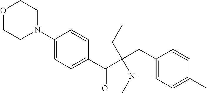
O1CCN(C2=CC=C(C(C(CC)(N(C)C)CC3=CC=C(C)C=C3)=O)C=C2)CC1
